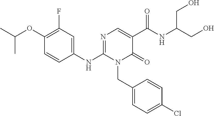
C1(NC2=NC=C(C(NC(CO)CO)=O)C(=O)N2CC2=CC=C(Cl)C=C2)=CC(F)=C(OC(C)C)C=C1
